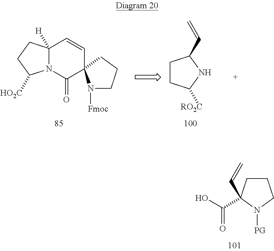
C1CC(C(O)=O)(C=C)N([PG])C1.C12([H])N(C(=O)C3(C=C1)N([Fmoc])CCC3)C([HO2C])CC2.C1CC([RO2C])NC1C=C
